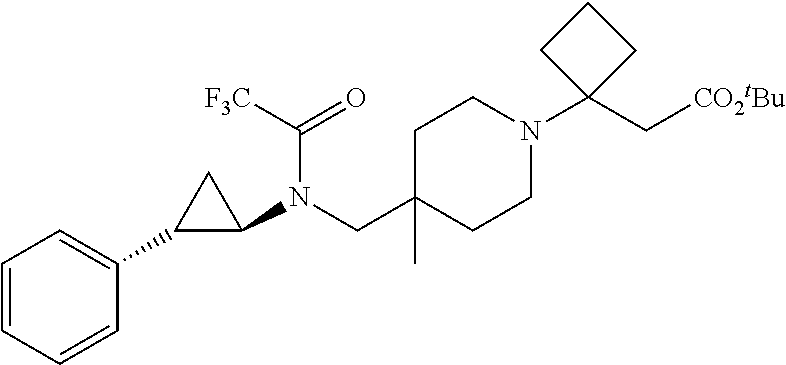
C1=CC=CC(C2C(N(CC3(C)CCN(C4(C[CO2tBu])CCC4)CC3)C([F3C])=O)C2)=C1
